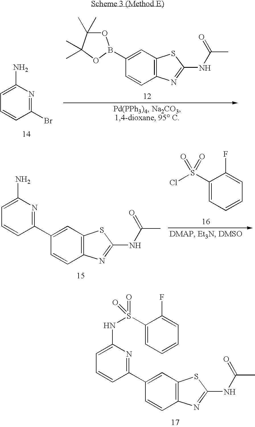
C1(B2OC(C)(C)C(C)(C)O2)=CC2=C(C=C1)N=C(NC(C)=O)S2.C1=C(N)N=C(Br)C=C1.C1(S(Cl)(=O)=O)=CC=CC=C1F.C1(C2=NC(N)=CC=C2)=CC2=C(C=C1)N=C(NC(C)=O)S2.C1(C2=NC(NS(C3=CC=CC=C3F)(=O)=O)=CC=C2)=CC2=C(C=C1)N=C(NC(C)=O)S2
